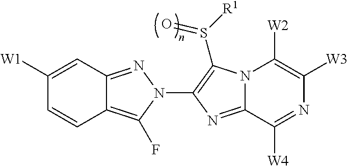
C12=C(F)N(C3=C(S([R1])=O)N4C(=N3)C([W4])=NC([W3])=C4[W2])N=C1C=C([W1])C=C2
